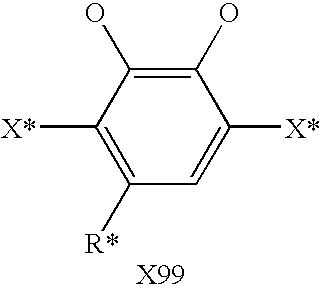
C1=C([X*])C(O)=C(O)C([X*])=C1[R*]
